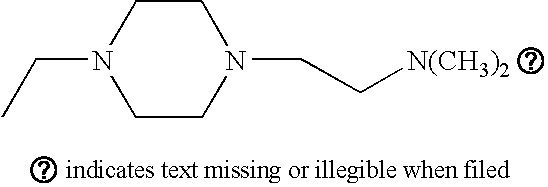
C1CN(CC[N(CH3)2])CCN1CC
